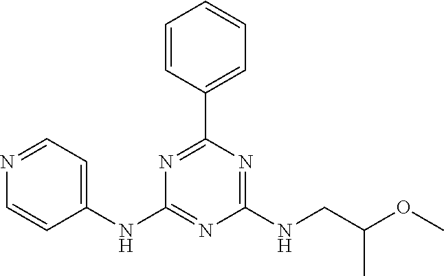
C1(NC2=NC(NCC(OC)C)=NC(C3=CC=CC=C3)=N2)=CC=NC=C1
